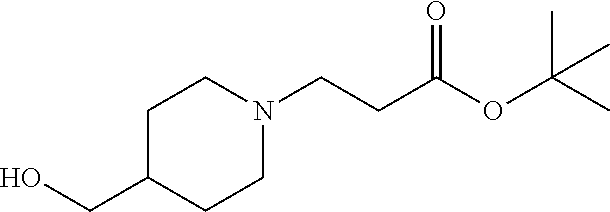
C1C(CO)CCN(CCC(OC(C)(C)C)=O)C1
